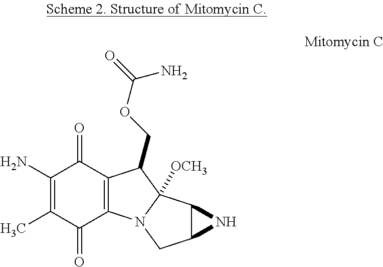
C1(N)=C(C)C(=O)C2=C(C1=O)C(COC(=O)N)C1([OCH3])N2CC2C1N2
